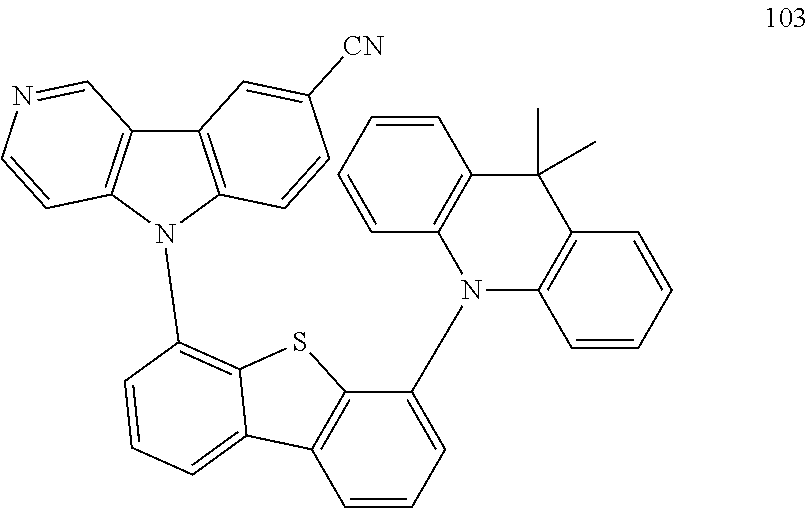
C12=C(C=CC=C1)N(C1=CC=CC3=C1SC1=C(N4C5=C(C6=C4C=CC([CN])=C6)C=NC=C5)C=CC=C31)C1=C(C2(C)C)C=CC=C1
